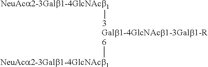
[3][NeuAca2-3Galb1-4GlcNAcb1].[6][NeuAca2-3Galb1-4GlcNAcb1]
